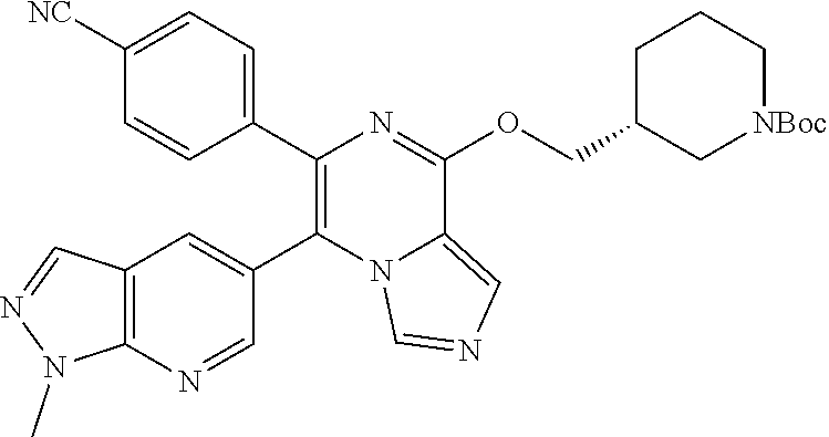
C1=CC(C2=C(C3=CC4=C(N=C3)N(C)N=C4)N3C(=CN=C3)C(OCC3C[NBoc]CCC3)=N2)=CC=C1[NC]
